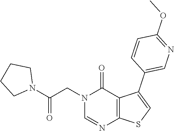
C1=NC2=C(C(=O)N1CC(N1CCCC1)=O)C(C1=CN=C(OC)C=C1)=CS2
